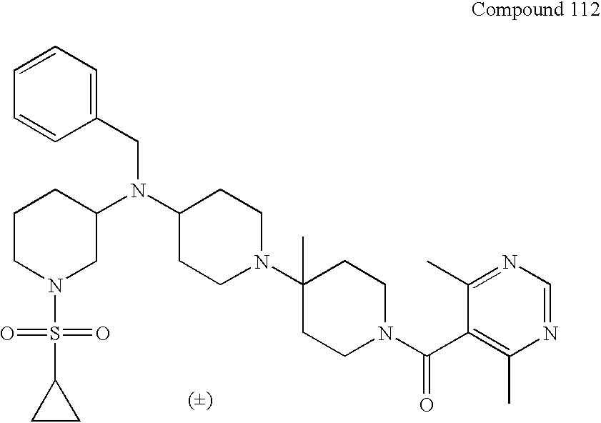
C1CN(S(=O)(=O)C2CC2)CC(N(CC2=CC=CC=C2)C2CCN(C3(C)CCN(C(C4=C(C)N=CN=C4C)=O)CC3)CC2)C1
